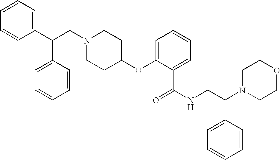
N1(CC(C2=CC=CC=C2)C2=CC=CC=C2)CCC(OC2=CC=CC=C2C(=O)NCC(N2CCOCC2)C2=CC=CC=C2)CC1
